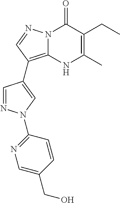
N12C(=C(C3=CN(C4=NC=C(CO)C=C4)N=C3)C=N1)NC(C)=C(CC)C2=O
